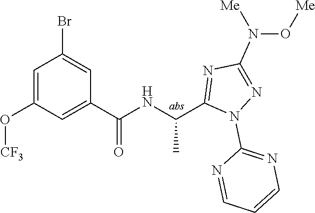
C1=C(O[CF3])C=C(C(=O)NC(C)C2=NC(N(O[Me])[Me])=NN2C2=NC=CC=N2)C=C1Br
